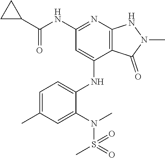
C(NC1=NC2=C(C(NC3=CC=C(C)C=C3N(S(=O)(C)=O)C)=C1)C(=O)N(C)N2)(C1CC1)=O
